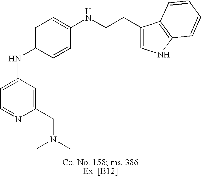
C1=C(NC2=CC=C(NCCC3=CNC4=C3C=CC=C4)C=C2)C=C(CN(C)C)N=C1
